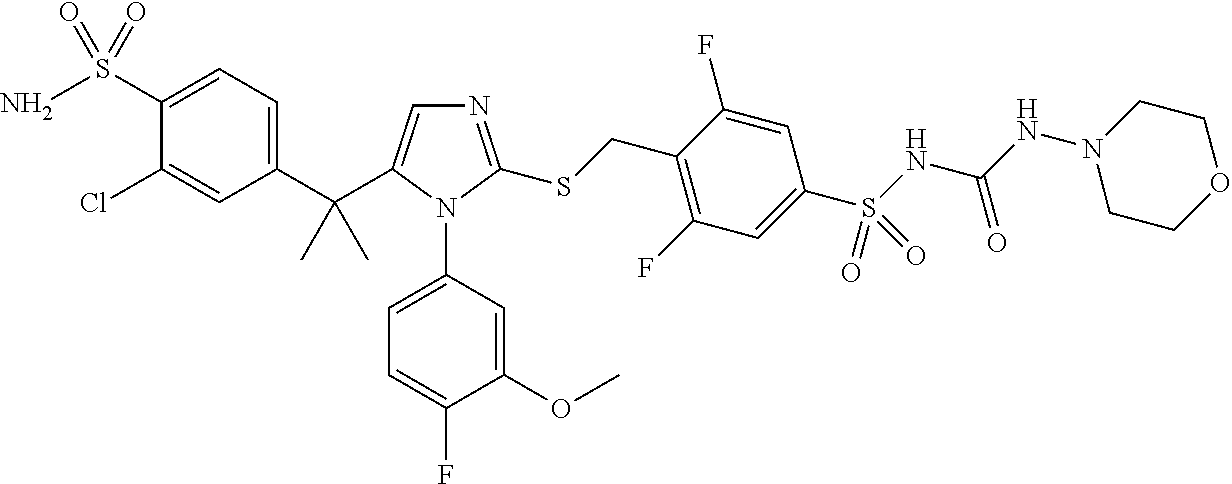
C1(C(C2=CN=C(SCC3=C(F)C=C(S(=O)(NC(=O)NN4CCOCC4)=O)C=C3F)N2C2=CC=C(F)C(OC)=C2)(C)C)=CC=C(S(=O)(N)=O)C(Cl)=C1
